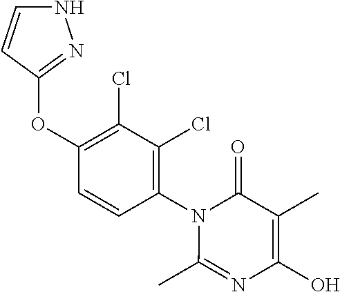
N1C=CC(OC2=C(Cl)C(Cl)=C(N3C(C)=NC(O)=C(C)C3=O)C=C2)=N1
